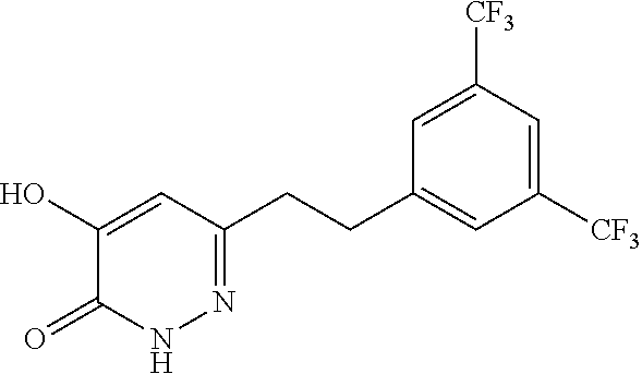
N1=C(CCC2=CC([CF3])=CC([CF3])=C2)C=C(O)C(=O)N1
